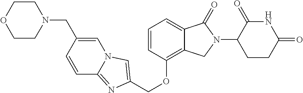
C(OC1=C2C(=CC=C1)C(=O)N(C1C(=O)NC(=O)CC1)C2)C1=CN2C=C(CN3CCOCC3)C=CC2=N1
